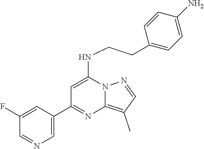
C1(C2=NC3=C(C)C=NN3C(NCCC3=CC=C(N)C=C3)=C2)=CN=CC(F)=C1
